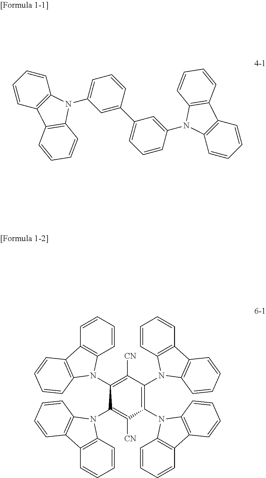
C1(N2C3=C(C=CC=C3)C3=C2C=CC=C3)=C([CN])C(N2C3=C(C=CC=C3)C3=C2C=CC=C3)=C(N2C3=C(C=CC=C3)C3=C2C=CC=C3)C([CN])=C1N1C2=C(C=CC=C2)C2=C1C=CC=C2.C1=C(N2C3=C(C=CC=C3)C3=C2C=CC=C3)C=C(C2=CC=CC(N3C4=C(C=CC=C4)C4=C3C=CC=C4)=C2)C=C1
